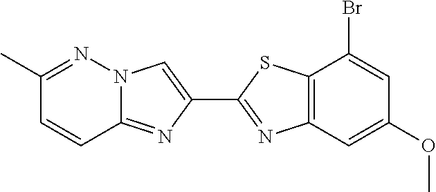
C12=C(C=C(OC)C=C1Br)N=C(C1=CN3C(=N1)C=CC(C)=N3)S2
